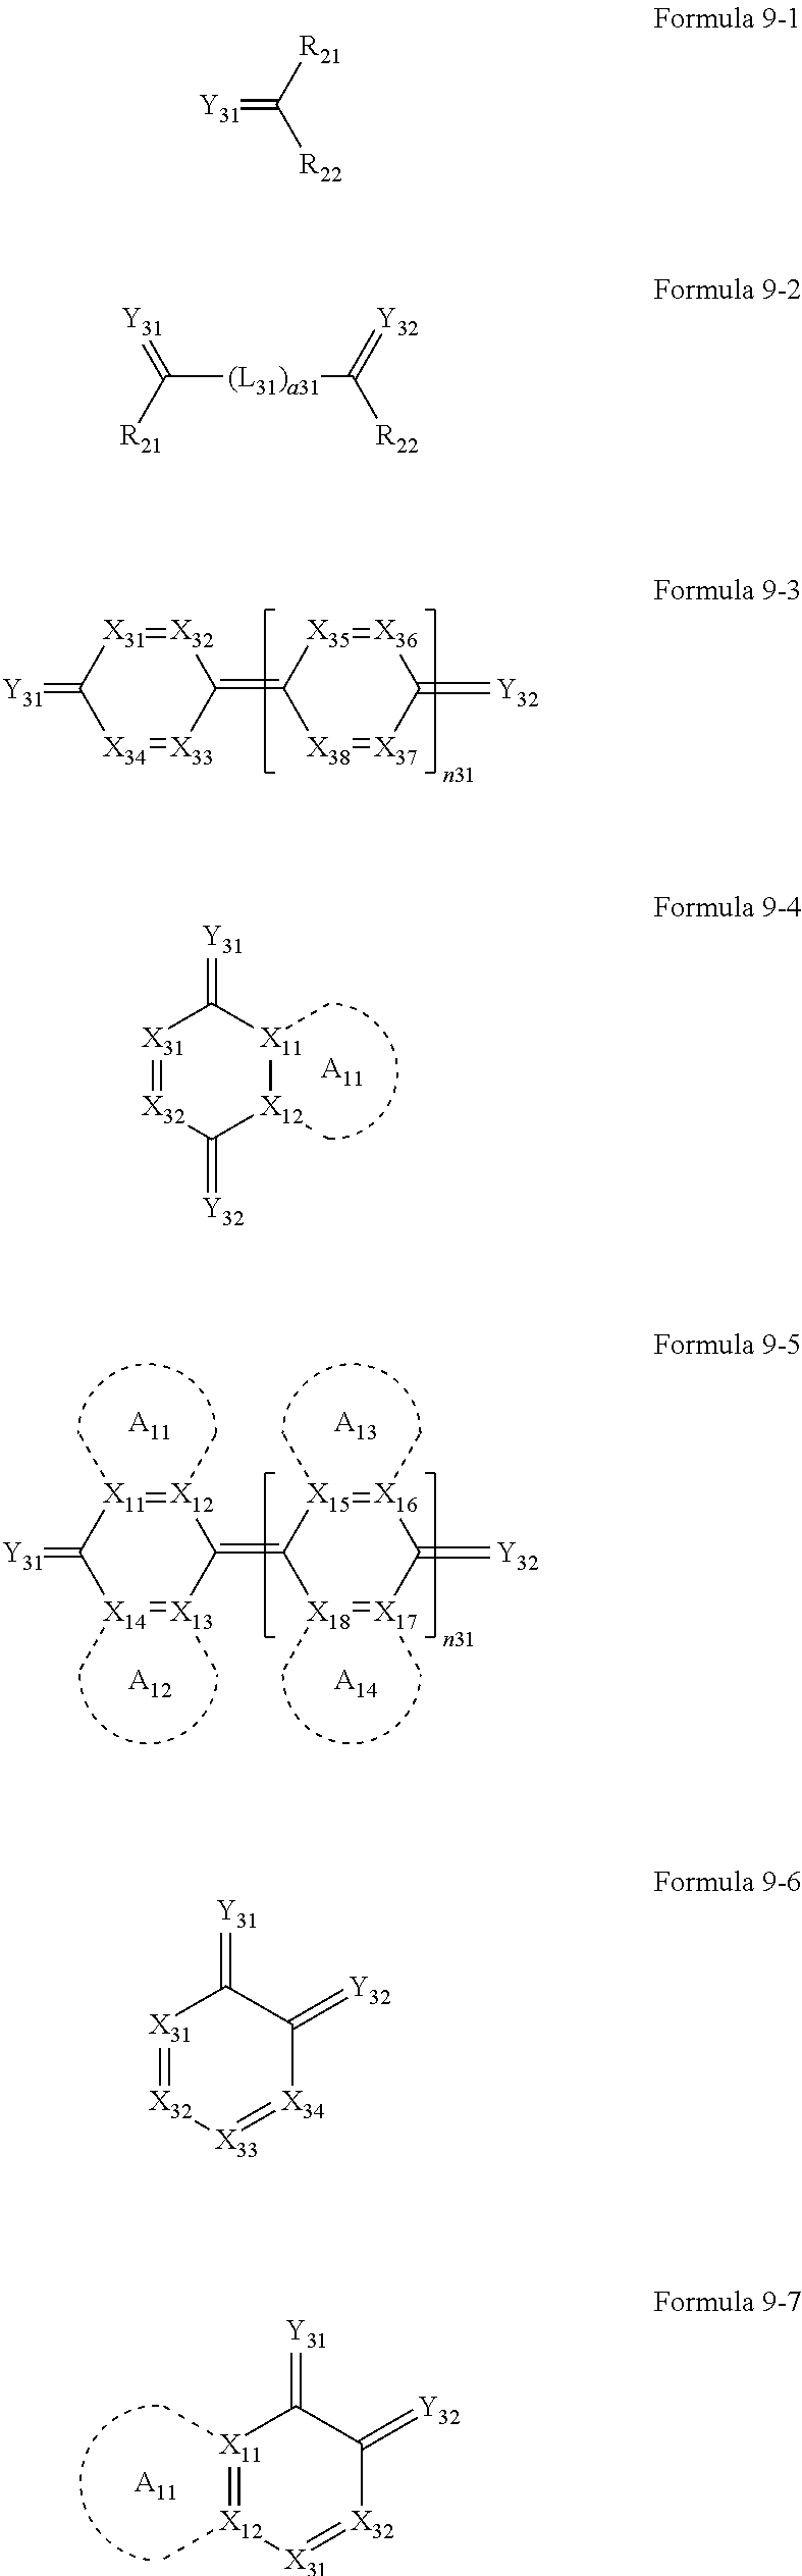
[Y31]=C1[X34]=[X33]C(=C2[X38]=[X37]C(=[Y32])[X36]=[X35]2)[X32]=[X31]1.[X31]1=[X32]C(=[Y32])[X12](C)[X11](C)C1=[Y31].[A11].[Y31]=C1[X14](C)=[X13](C)C(=C2[X18](C)=[X17](C)C(=[Y32])[X16](C)=[X15]2C)[X12](C)=[X11]1C.[A11].[A12].[A13].[A14].[X11]1(C)=[X12](C)[X31]=[X32]C(=[Y32])C1=[Y31].[A11].[Y31]=C([R22])[R21].C([(L31)a31]C([R22])=[Y32])([R21])=[Y31].[X31]1=[X32][X33]=[X34]C(=[Y32])C1=[Y31]
